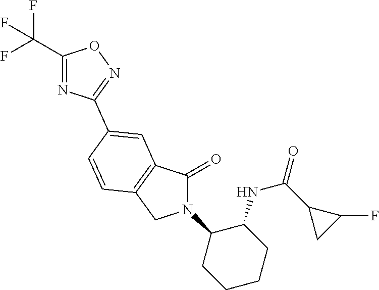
C1(=O)N(C2CCCCC2NC(C2CC2F)=O)CC2=C1C=C(C1=NOC(C(F)(F)F)=N1)C=C2
